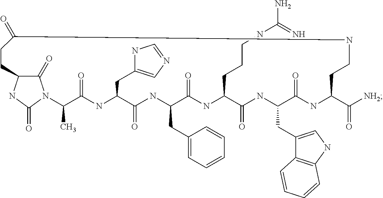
C1(=O)N2C(=O)NC1CCC(=O)NCCC(C([NH2])=O)NC(=O)C(CC1=CNC3=C1C=CC=C3)NC(=O)C(CCCNC(N)=N)NC(=O)C(CC1=CC=CC=C1)NC(=O)C(CC1=CN=CN1)NC(=O)C2C
